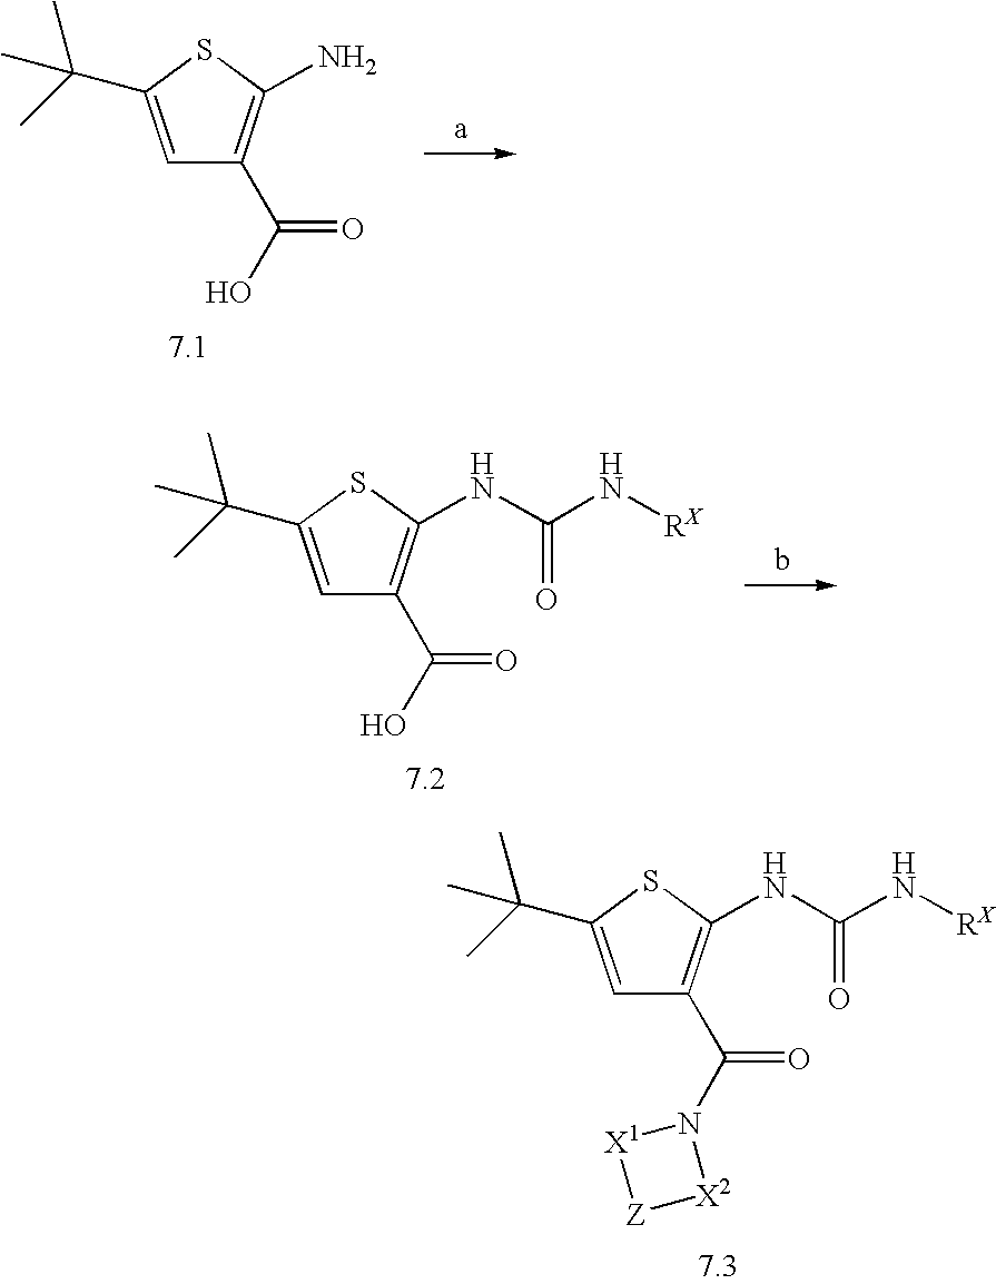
C1=C(C(C)(C)C)SC(N)=C1C(O)=O.C1=C(C(C)(C)C)SC(NC(N[RX])=O)=C1C(O)=O.C1=C(C(C)(C)C)SC(NC(N[RX])=O)=C1C(N1[X1][Z][X2]1)=O
